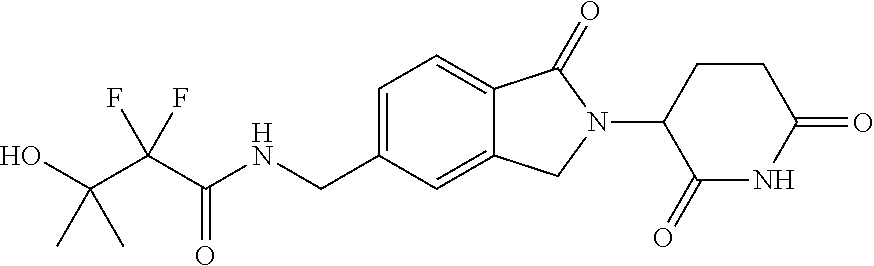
C(C(C(NCC1=CC=C2C(=C1)CN(C1C(=O)NC(=O)CC1)C2=O)=O)(F)F)(O)(C)C
